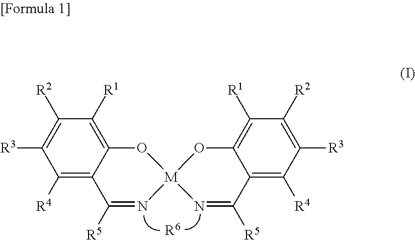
C1([R4])=C2C(=C([R1])C([R2])=C1[R3])O[M]1(N=C2[R5])OC2=C([R1])C([R2])=C([R3])C([R4])=C2C([R5])=N1.[R6]
